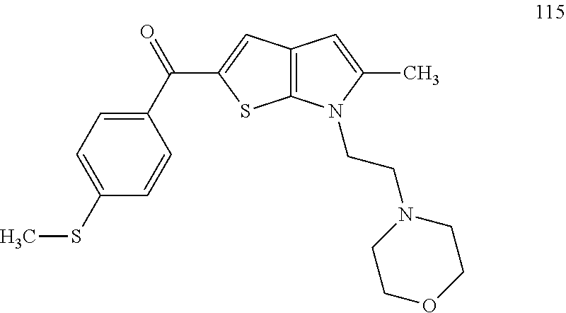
C12=C(C=C(C(C3=CC=C(SC)C=C3)=O)S1)C=C(C)N2CCN1CCOCC1
